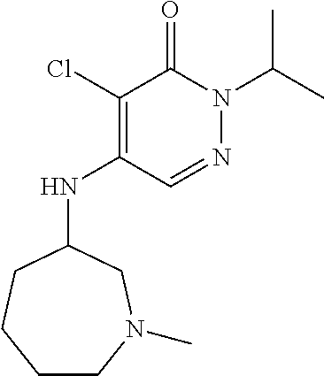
C1CN(C)CC(NC2=C(Cl)C(=O)N(C(C)C)N=C2)CC1
